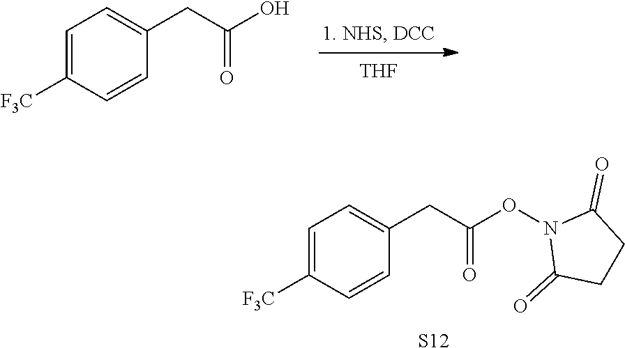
[THF].C1=C([F3C])C=CC(CC(O)=O)=C1.C1=C([F3C])C=CC(CC(ON2C(=O)CCC2=O)=O)=C1.[S12]
